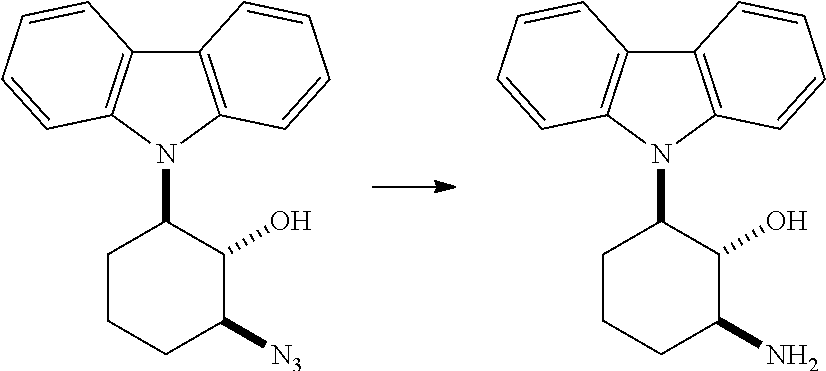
C12=C(N(C3CCCC([N3])C3O)C3=C1C=CC=C3)C=CC=C2.C12=C(N(C3CCCC(N)C3O)C3=C1C=CC=C3)C=CC=C2
